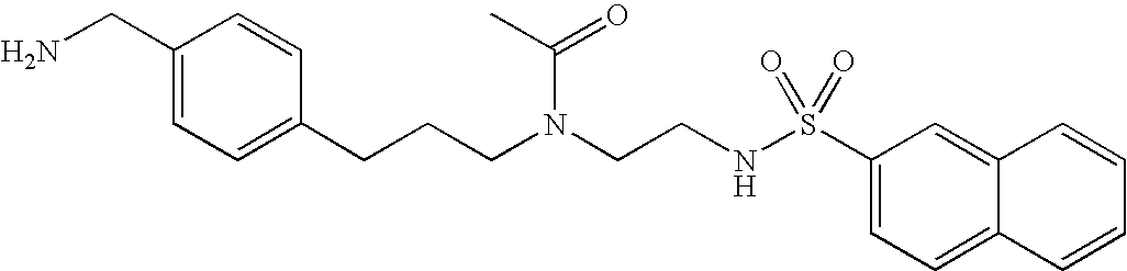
C1(CN)=CC=C(CCCN(CCNS(C2=CC=C3C(=C2)C=CC=C3)(=O)=O)C(=O)C)C=C1
